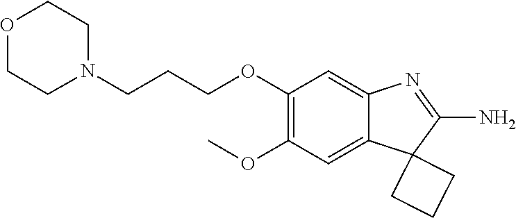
N1(CCCOC2=C(OC)C=C3C(=C2)N=C(N)C32CCC2)CCOCC1
